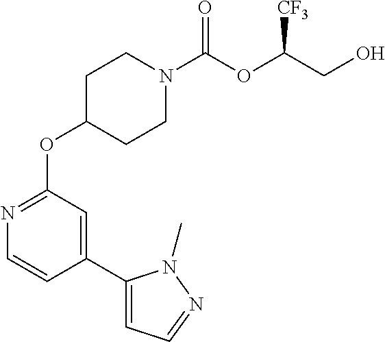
C1CN(C(OC(CO)[CF3])=O)CCC1OC1=NC=CC(C2=CC=NN2C)=C1
